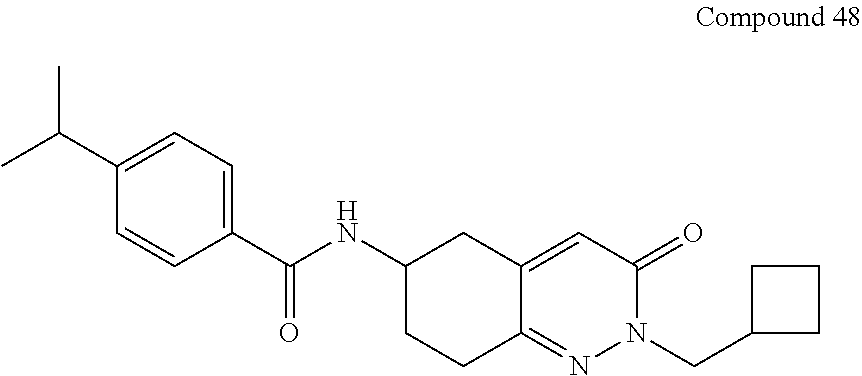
CC(C1=CC=C(C(NC2CCC3=NN(CC4CCC4)C(=O)C=C3C2)=O)C=C1)C
